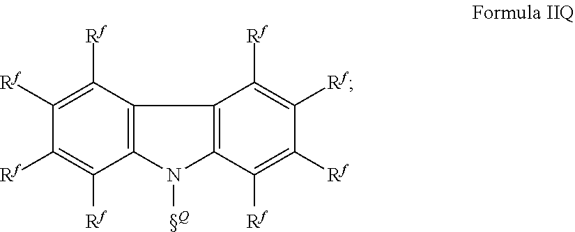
C12=C(C([Rf])=C([Rf])C([Rf])=C1[Rf])C1=C(N2[Q])C([Rf])=C([Rf])C([Rf])=C1[Rf]
